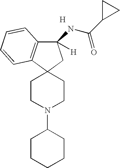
C1(NC(=O)C2CC2)([H])C2=C(C3(C1)CCN(C1CCCCC1)CC3)C=CC=C2.[H]
